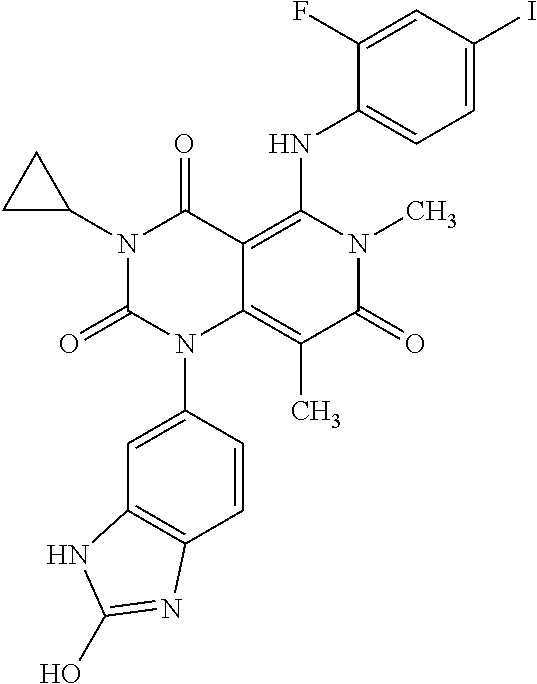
C1=CC(N2C3=C(C)C(=O)N(C)C(NC4=CC=C(I)C=C4F)=C3C(=O)N(C3CC3)C2=O)=CC2=C1N=C(O)N2
